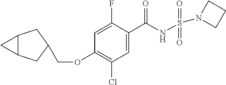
C1=C(F)C(C(NS(=O)(=O)N2CCC2)=O)=CC(Cl)=C1OCC1CC2C(C1)C2
